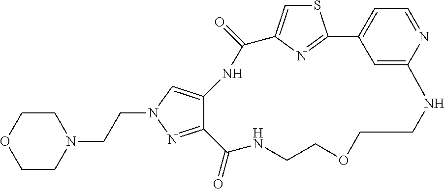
C(CN1CCOCC1)N1C=C2C(=N1)C(=O)NCCOCCNC1=CC(=CC=N1)C1=NC(=CS1)C(=O)N2
